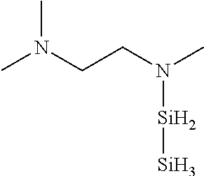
C(N(C)[Si][Si])CN(C)C
